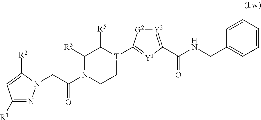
C1=CC(CNC(C2=[Y2][G2]C([T]3CCN(C(CN4N=C([R1])C=C4[R2])=O)C([R3])C3[R5])=[Y1]2)=O)=CC=C1
